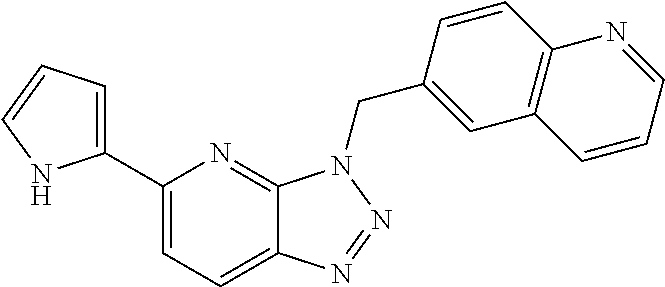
C12=CC=C(C3=CC=CN3)N=C1N(CC1=CC3=C(C=C1)N=CC=C3)N=N2
